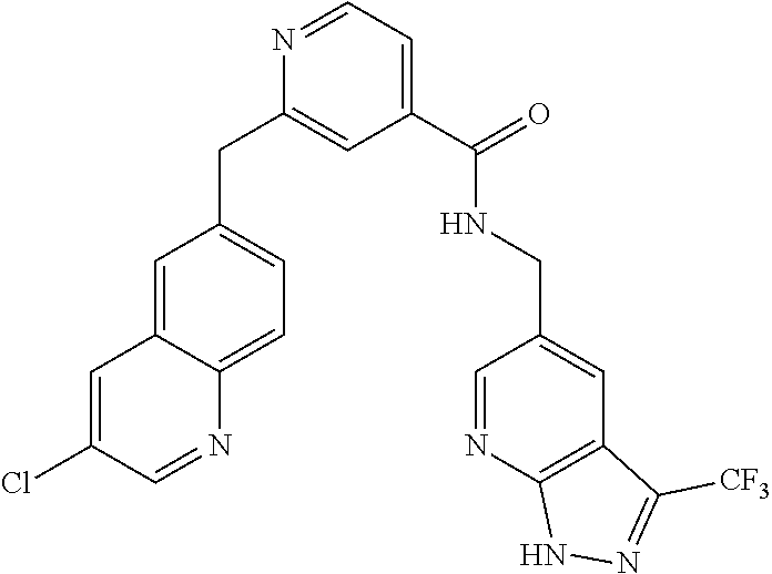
C1=C2C(=CC=C1CC1=CC(C(NCC3=CC4=C(N=C3)NN=C4[CF3])=O)=CC=N1)N=CC(Cl)=C2
